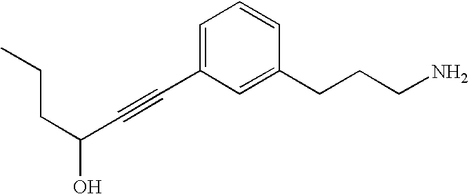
C1=C(C#CC(O)CCC)C=C(CCCN)C=C1
